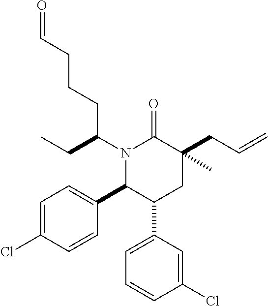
N1(C(CC)CCCC=O)C(C2=CC=C(Cl)C=C2)C(C2=CC=CC(Cl)=C2)CC(CC=C)(C)C1=O
